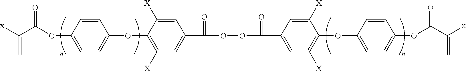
C1=C([X])C(OC2=CC=C(OC(C([x])=C)=O)C=C2)=C([X])C=C1C(=O)OOC(C1=CC([X])=C(OC2=CC=C(OC(C([x])=C)=O)C=C2)C([X])=C1)=O
